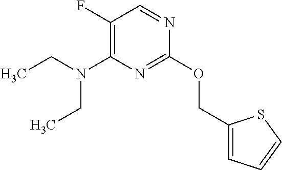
C1(OCC2=CC=CS2)=NC(N(CC)CC)=C(F)C=N1
